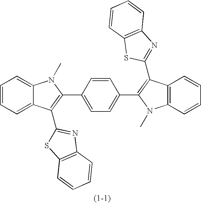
C1=CC=C2C(=C1)N(C)C(C1=CC=C(C3=C(C4=NC5=C(S4)C=CC=C5)C4=C(C=CC=C4)N3C)C=C1)=C2C1=NC2=C(S1)C=CC=C2
